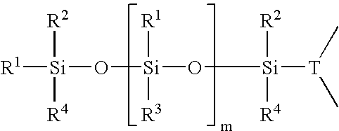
[R1][Si]([R2])([R4])O[Si]([R1])([R3])O[Si]([R2])([R4])[T](C)C
